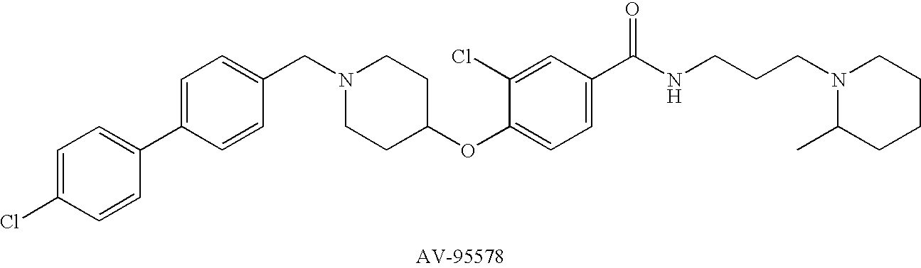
C1(CN2CCC(OC3=CC=C(C(NCCCN4C(C)CCCC4)=O)C=C3Cl)CC2)=CC=C(C2=CC=C(Cl)C=C2)C=C1
